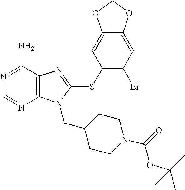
N1=C(N)C2=C(N=C1)N(CC1CCN(C(OC(C)(C)C)=O)CC1)C(SC1=C(Br)C=C3C(=C1)OCO3)=N2
